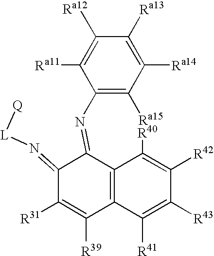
C1(N=C2C(=N[L][Q])C([R31])=C([R39])C3=C2C([R40])=C([R42])C([R43])=C3[R41])=C([Ra15])C([Ra14])=C([Ra13])C([Ra12])=C1[Ra11]
